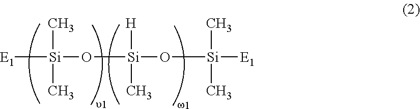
[E1][Si](O[Si]([H])(C)O[Si](C)(C)[E1])(C)C
